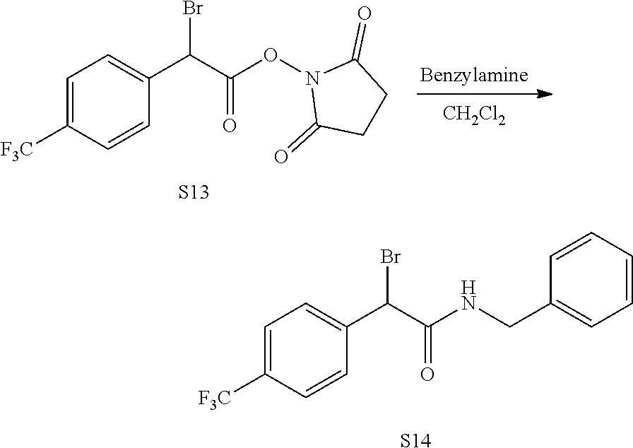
[CH2Cl2].C1=C([F3C])C=CC(C(C(ON2C(=O)CCC2=O)=O)Br)=C1.[S13].[S14].C1=C([F3C])C=CC(C(C(NCC2=CC=CC=C2)=O)Br)=C1
